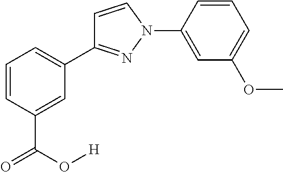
C1=CC(N2N=C(C3=CC=CC(C(=O)O[H])=C3)C=C2)=CC(OC)=C1
